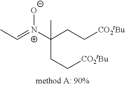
CC=[N+](C(CC[CO2tBu])(C)CC[CO2tBu])[O-]
